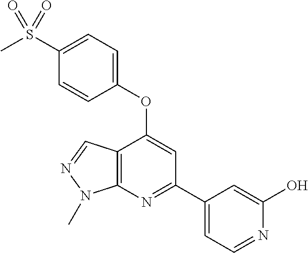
C12=C(N=C(C3=CC=NC(O)=C3)C=C1OC1=CC=C(S(C)(=O)=O)C=C1)N(C)N=C2
